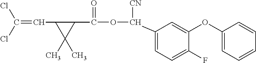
C1(OC2=CC(C([CN])OC(=O)C3C(C=C(Cl)Cl)C3(C)C)=CC=C2F)=CC=CC=C1
